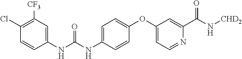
C1(Cl)=C([CF3])C=C(NC(NC2=CC=C(OC3=CC=NC(C(=O)N[CHD2])=C3)C=C2)=O)C=C1
